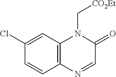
C1=CC2=C(C=C1Cl)N(C[CO2Et])C(=O)C=N2
